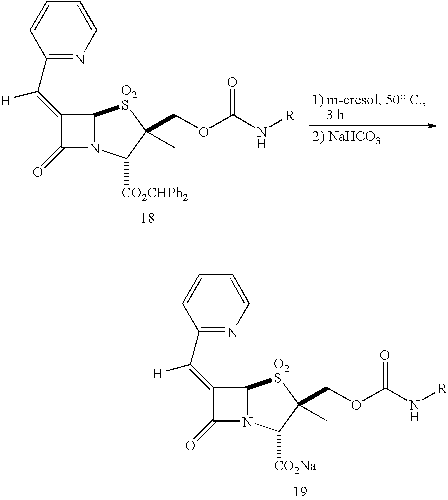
C12N(C(=O)C1=C(C1=NC=CC=C1)[H])C([CO2Na])C(COC(N[R])=O)(C)[O2S]2.C12N(C(=O)C1=C(C1=NC=CC=C1)[H])C([CO2CHPh2])C(COC(N[R])=O)(C)[O2S]2
